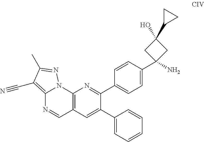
C12=C(C#N)C(C)=NN1C1=C(C=N2)C=C(C2=CC=CC=C2)C(C2=CC=C(C3(N)CC(O)(C4CC4)C3)C=C2)=N1
